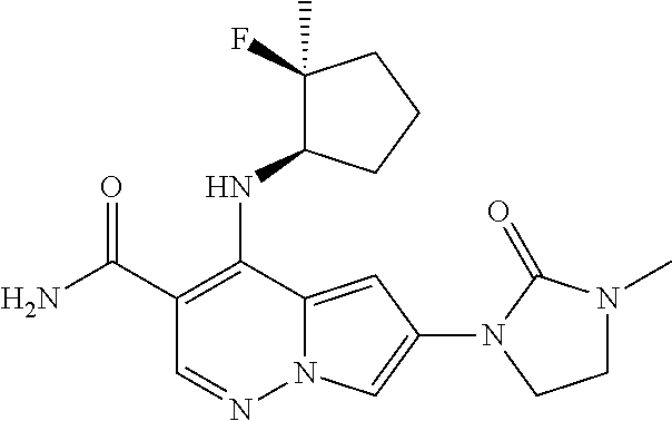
O=C(C1=C(NC2C(F)(C)CCC2)C2=CC(N3CCN(C)C3=O)=CN2N=C1)N
